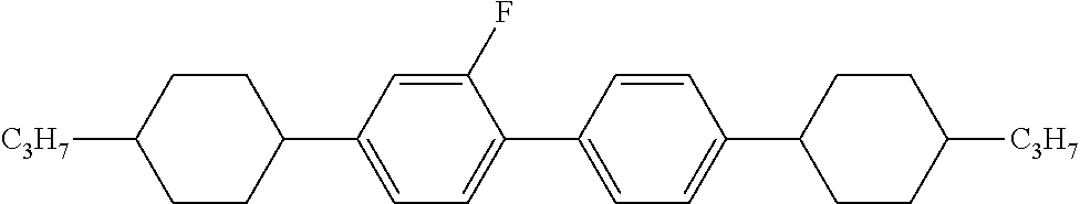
C1CC(C2=CC=C(C3=CC=C(C4CCC([C3H7])CC4)C=C3)C(F)=C2)CCC1[C3H7]
